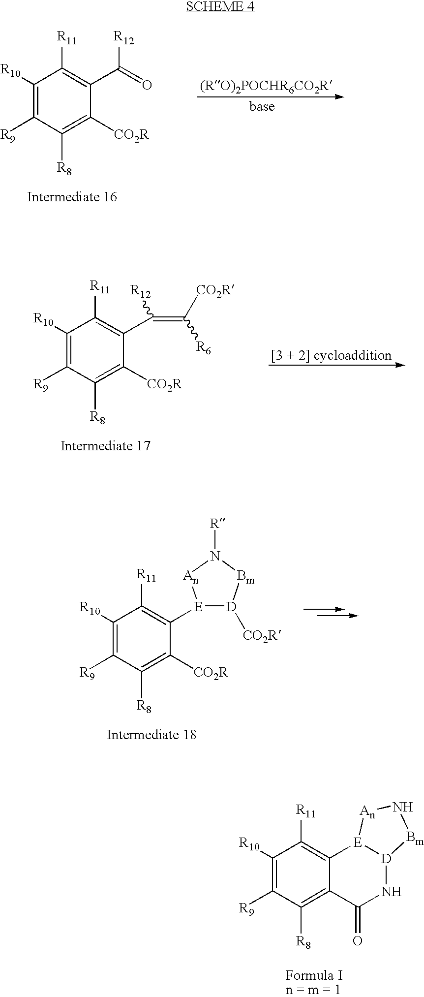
C1([R10])=C([R9])C([R8])=C([CO2R])C(C(=C([CO2R])[R6])[R12])=C1[R11].C1([R10])=C([R9])C([R8])=C2C(=C1[R11])[E]1[D](NC2=O)[Bm]N[An]1.C1([R10])=C([R9])C([R8])=C([CO2R])C([E]2[D]([CO2R])[Bm]N([R])[An]2)=C1[R11].C1([R10])=C([R9])C([R8])=C([CO2R])C(C([R12])=O)=C1[R11]
